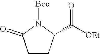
C1CC(C([OEt])=O)N([Boc])C1=O
